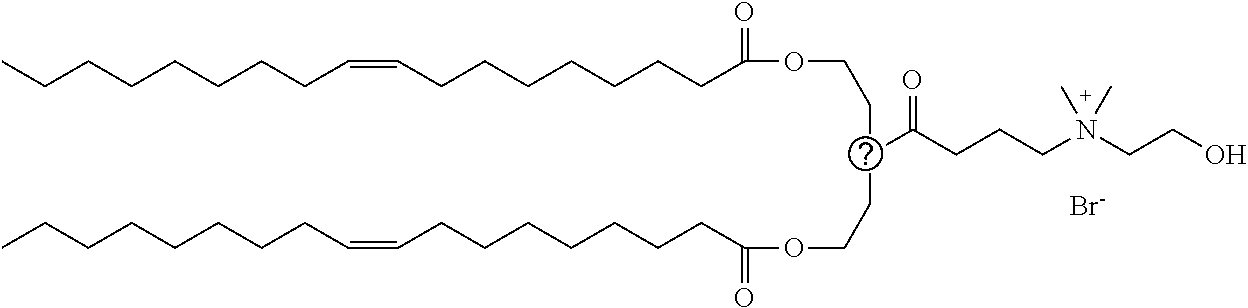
CCCCCCCCC=CCCCCCCCC(OCCC(CCOC(CCCCCCCC=CCCCCCCCC)=O)C(CCCN(CCO)(C)C)=O)=O.[Br-]
